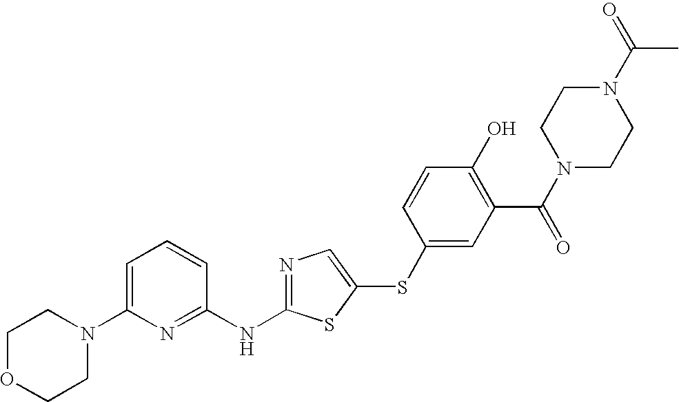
C1=C(N2CCOCC2)N=C(NC2=NC=C(SC3=CC(C(N4CCN(C(=O)C)CC4)=O)=C(O)C=C3)S2)C=C1
